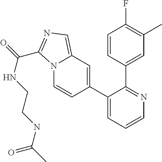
C1(C2=CC3=CN=C(C(=O)NCCNC(C)=O)N3C=C2)=CC=CN=C1C1=CC(C)=C(F)C=C1
